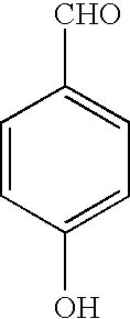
C1=CC(O)=CC=C1[CHO]
